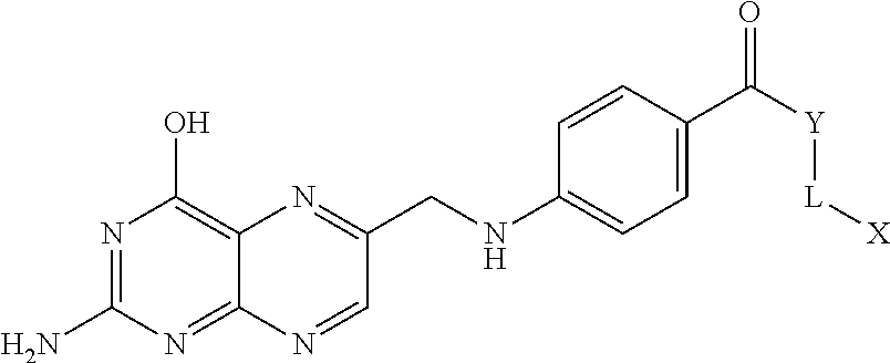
N1=C(N)N=C2C(=C1O)N=C(CNC1=CC=C(C([Y][L][X])=O)C=C1)C=N2
